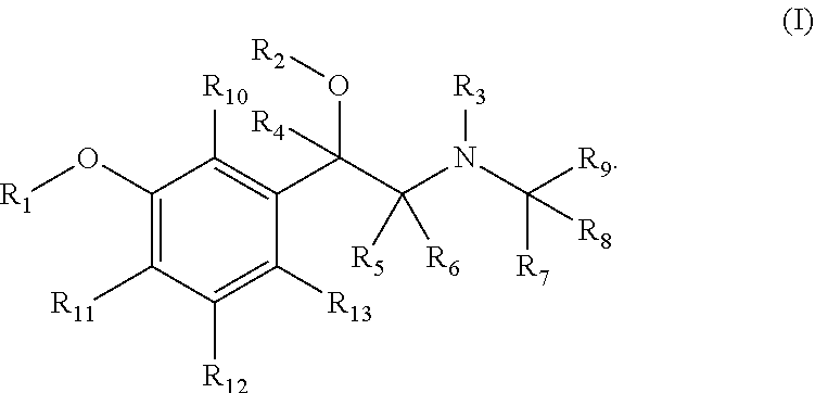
C1(O[R1])=C([R11])C([R12])=C([R13])C(C(C(N(C([R9])([R7])[R8])[R3])([R5])[R6])([R4])O[R2])=C1[R10]
